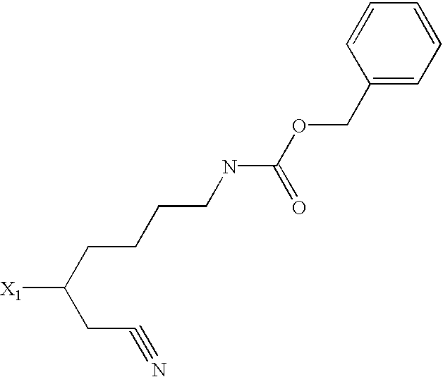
[X1]C(CCCCNC(OCC1=CC=CC=C1)=O)CC#N
